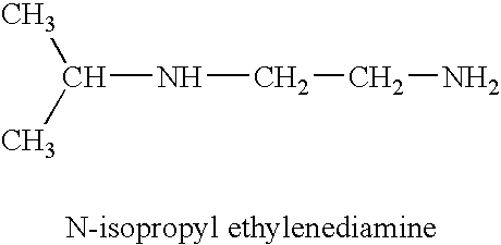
C(C)(C)NCCN
